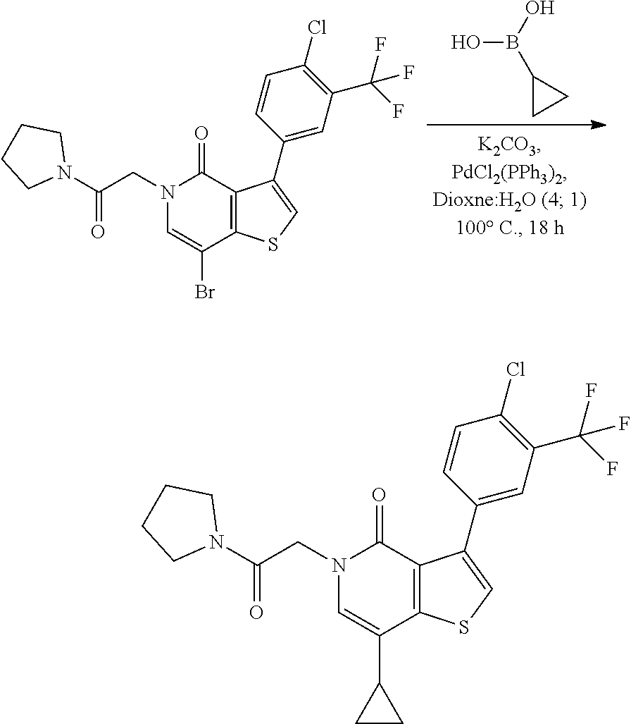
N1(CC(N2CCCC2)=O)C=C(Br)C2=C(C1=O)C(C1=CC(C(F)(F)F)=C(Cl)C=C1)=CS2.OB(O)C1CC1.N1(CC(N2CCCC2)=O)C=C(C2CC2)C2=C(C1=O)C(C1=CC(C(F)(F)F)=C(Cl)C=C1)=CS2
